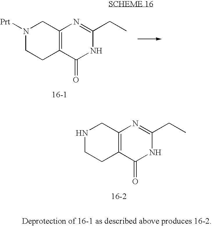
N1([Prt])CCC2=C(C1)N=C(CC)NC2=O.N1CCC2=C(C1)N=C(CC)NC2=O
